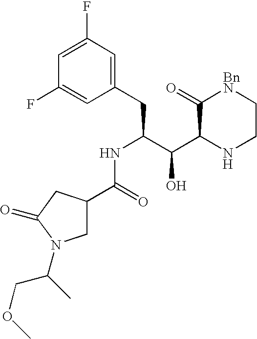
C1C(C(NC(CC2=CC(F)=CC(F)=C2)C(C2NCC[BnN]C2=O)O)=O)CC(=O)N1C(COC)C
